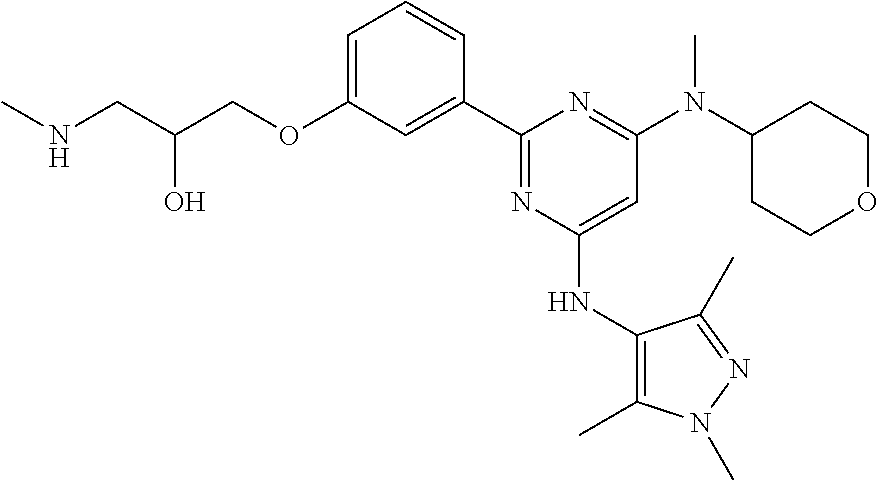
C1=C(OCC(CNC)O)C=C(C2=NC(NC3=C(C)N(C)N=C3C)=CC(N(C3CCOCC3)C)=N2)C=C1
